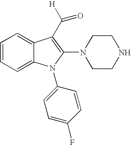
C1=CC=C2C(=C1)C(C([H])=O)=C(N1CCNCC1)N2C1=CC=C(F)C=C1
